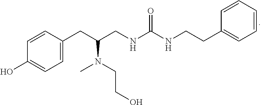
C1=CC(O)=CC=C1CC(CNC(NCCC1=CC=CC=C1)=O)N(CCO)C
